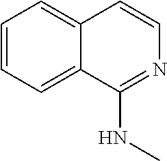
C1=CC=C2C(=C1)C=CN=C2NC
